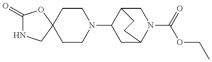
C1(=O)NCC2(O1)CCN(C1CC3N(C(=O)OCC)CC1CC3)CC2
